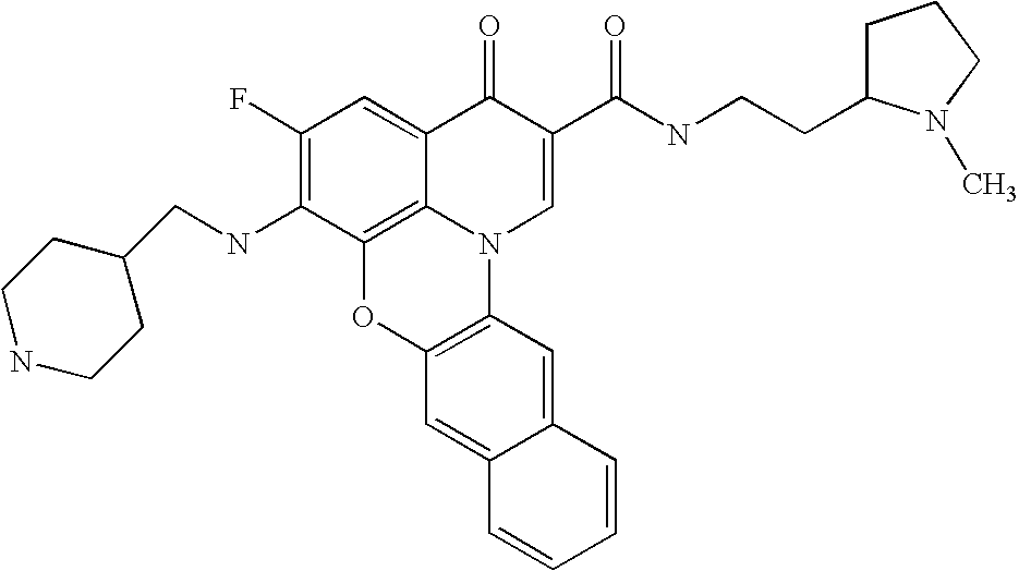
C1(F)=C(NCC2CCNCC2)C2=C3C(=C1)C(=O)C(C(NCCC1CCCN1C)=O)=CN3C1=C(O2)C=C2C(=C1)C=CC=C2
